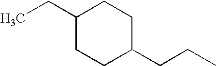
C1(CCC)CCC(CC)CC1
